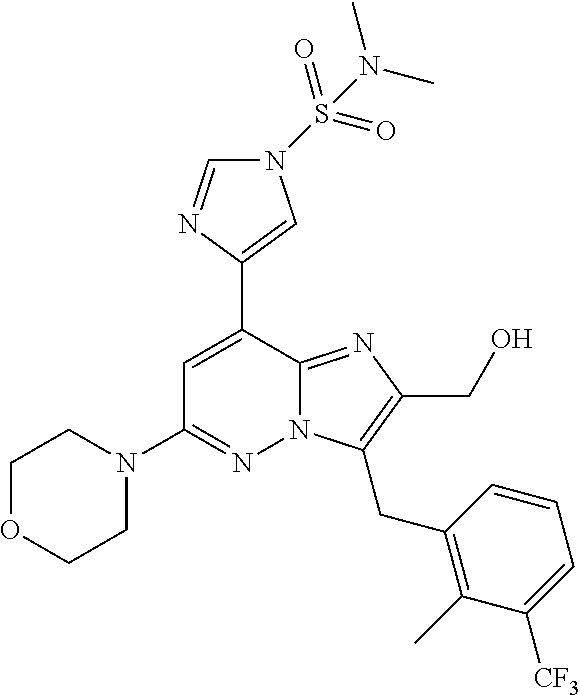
N1(S(N(C)C)(=O)=O)C=NC(C2=CC(N3CCOCC3)=NN3C2=NC(CO)=C3CC2=C(C)C([CF3])=CC=C2)=C1
